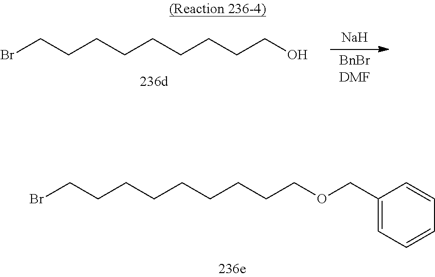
C(CCCCCOCC1=CC=CC=C1)CCCBr.[Na].C(CCCCCO)CCCBr
